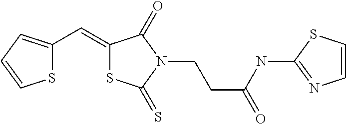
S1C(C=C2SC(=S)N(CCC(=O)NC3=NC=CS3)C2=O)=CC=C1
